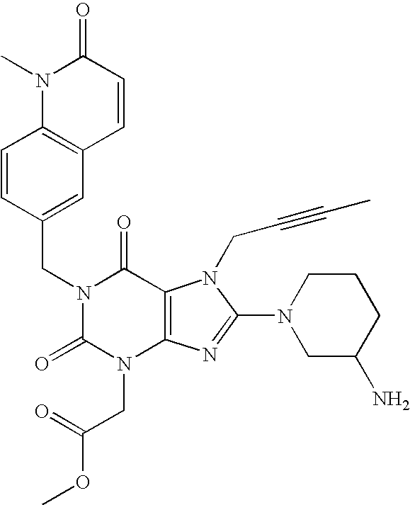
C1=CC(CN2C(=O)N(CC(OC)=O)C3=C(C2=O)N(CC#CC)C(N2CC(N)CCC2)=N3)=CC2=C1N(C)C(=O)C=C2
